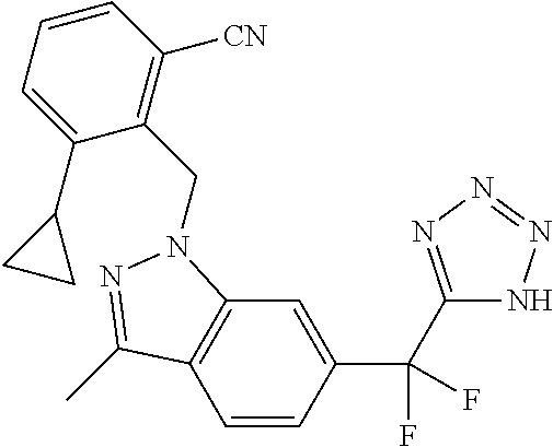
C1=CC(C(C2=NN=NN2)(F)F)=CC2=C1C(C)=NN2CC1=C([CN])C=CC=C1C1CC1
